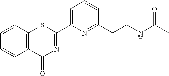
C1=CC(CCNC(C)=O)=NC(C2=NC(=O)C3=C(S2)C=CC=C3)=C1
